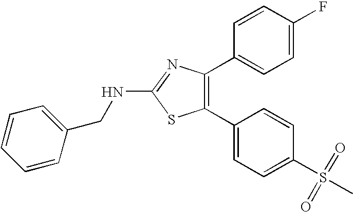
C1=CC=CC(CNC2=NC(C3=CC=C(F)C=C3)=C(C3=CC=C(S(=O)(=O)C)C=C3)S2)=C1
